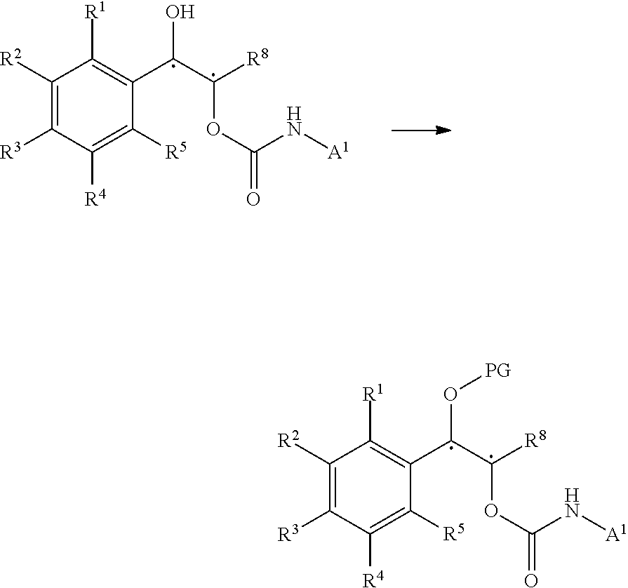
C1([R2])=C([R3])C([R4])=C([R5])C(C(C([R8])OC(N[A1])=O)O)=C1[R1].C1([R2])=C([R3])C([R4])=C([R5])C(C(C([R8])OC(N[A1])=O)O[PG])=C1[R1]
